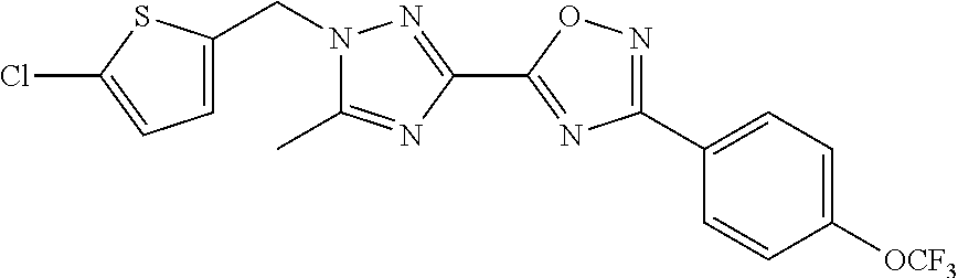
N1(CC2=CC=C(Cl)S2)C(C)=NC(C2=NC(C3=CC=C([OCF3])C=C3)=NO2)=N1
